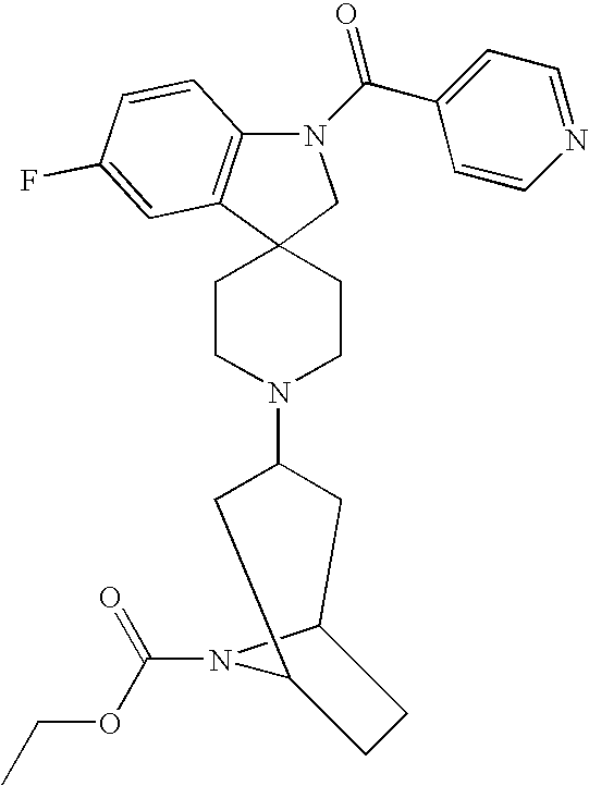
N1(C(C2=CC=NC=C2)=O)C2=C(C3(C1)CCN(C1CC4N(C(OCC)=O)C(C1)CC4)CC3)C=C(F)C=C2
